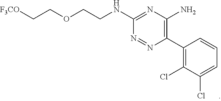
C1(C2=C(N)N=C(NCCOCC[F3CO])N=N2)=C(Cl)C(Cl)=CC=C1
